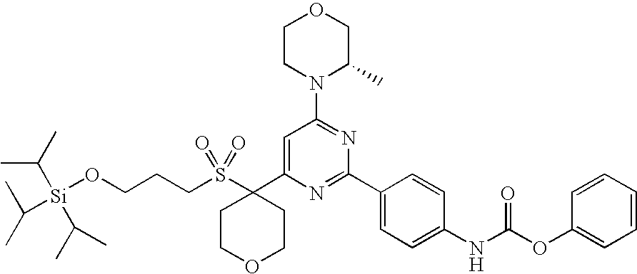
C(S(C1(C2=CC(N3C(C)COCC3)=NC(C3=CC=C(NC(OC4=CC=CC=C4)=O)C=C3)=N2)CCOCC1)(=O)=O)CCO[Si](C(C)C)(C(C)C)C(C)C
